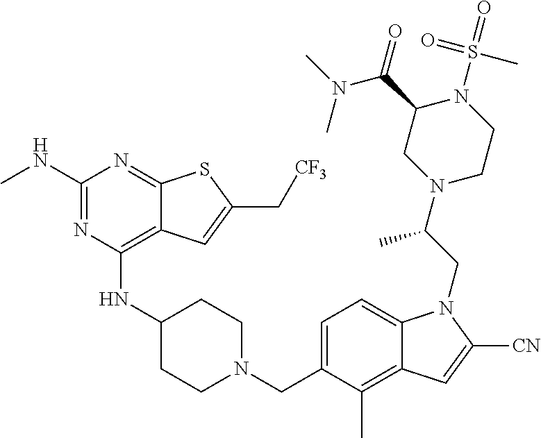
C1=C(CN2CCC(NC3=C4C(=NC(NC)=N3)SC(C[CF3])=C4)CC2)C(C)=C2C(=C1)N(CC(N1CCN(S(C)(=O)=O)C(C(N(C)C)=O)C1)C)C([CN])=C2
